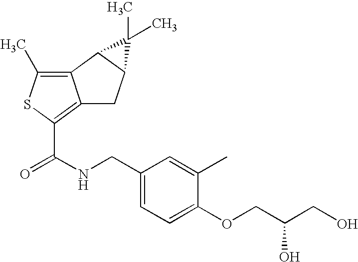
C12=C(C)SC(C(NCC3=CC=C(OCC(CO)O)C(C)=C3)=O)=C1CC1C2C1(C)C
